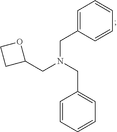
C(N(CC1=CC=CC=C1)CC1OCC1)C1=CC=CC=C1
